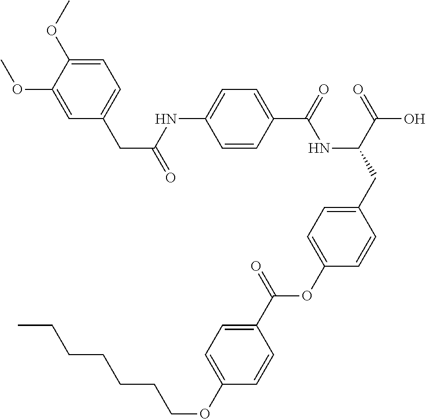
C1=CC(C(=O)NC(CC2=CC=C(OC(C3=CC=C(OCCCCCCC)C=C3)=O)C=C2)C(=O)O)=CC=C1NC(CC1=CC=C(OC)C(OC)=C1)=O
